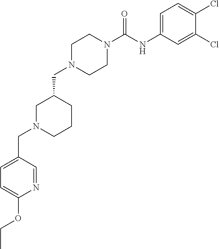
C1N(CC2CN(CC3=CC=C(OCC)N=C3)CCC2)CCN(C(NC2=CC=C(Cl)C(Cl)=C2)=O)C1
